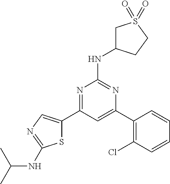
N1=C(C2=CN=C(NC(C)C)S2)C=C(C2=C(Cl)C=CC=C2)N=C1NC1CS(=O)(=O)CC1
